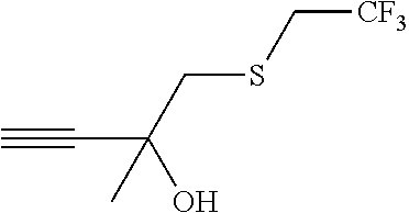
C#CC(O)(CSC[CF3])C
